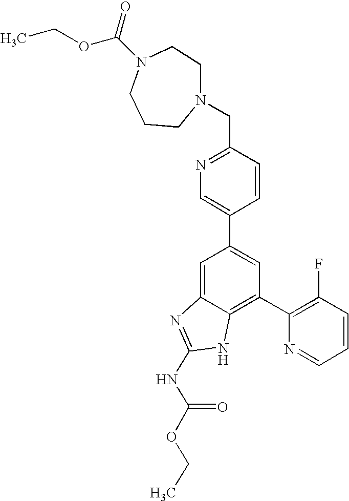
C1=C2C(=C(C3=C(F)C=CC=N3)C=C1C1=CN=C(CN3CCCN(C(OCC)=O)CC3)C=C1)NC(NC(OCC)=O)=N2
